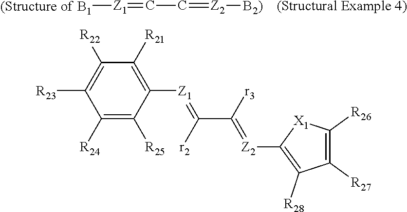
[(Structure of B1][Z1]=CC=[Z2][B2)].[(Structural Example 4)].C1([R24])=C([R25])C([Z1]=C(C([r3])=[Z2]C2=C([R28])C([R27])=C([R26])[X1]2)[r2])=C([R21])C([R22])=C1[R23]
